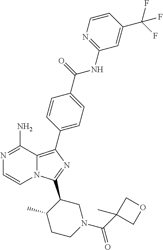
N12C(=C(C3=CC=C(C(=O)NC4=NC=CC(C(F)(F)F)=C4)C=C3)N=C1C1C(C)CCN(C(C3(C)COC3)=O)C1)C(N)=NC=C2
